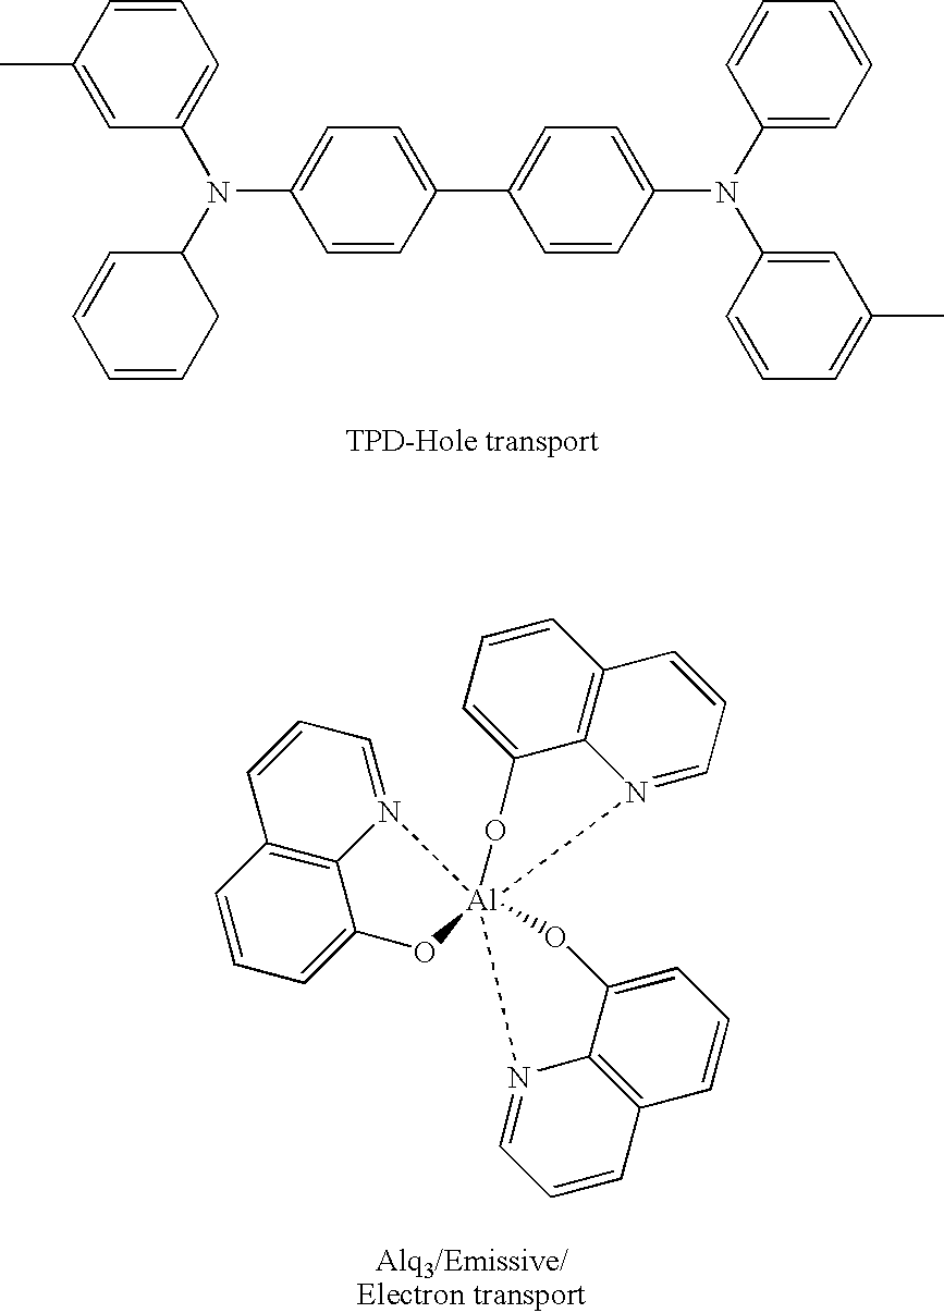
C1=CC(C)=CC(N(C2C=CC=CC2)C2=CC=C(C3=CC=C(N(C4=CC=CC=C4)C4=CC(C)=CC=C4)C=C3)C=C2)=C1.C1=CC=N2C3=C1C=CC=C3O[Al]213(N2=CC=CC4=C2C(=CC=C4)O1)N1=CC=CC2=C1C(=CC=C2)O3
